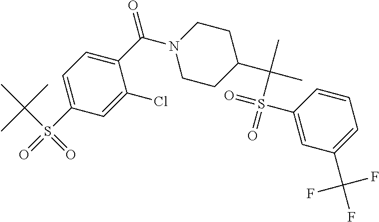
C1=C(S(=O)(C(C)(C)C)=O)C=C(Cl)C(C(=O)N2CCC(C(C)(C)S(=O)(=O)C3=CC(C(F)(F)F)=CC=C3)CC2)=C1
